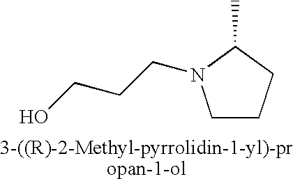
C1CCC(C)N1CCCO
